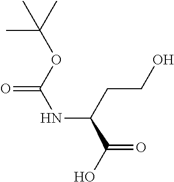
C(C(O)=O)(NC(=O)OC(C)(C)C)CCO
